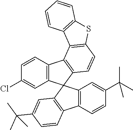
C12=C(C=CC(Cl)=C1)C1=C(C23C2=C(C4=C3C=C(C(C)(C)C)C=C4)C=CC(C(C)(C)C)=C2)C=CC2=C1C1=C(S2)C=CC=C1
